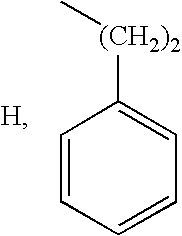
C1=CC=CC=C1[(CH2)2]C
